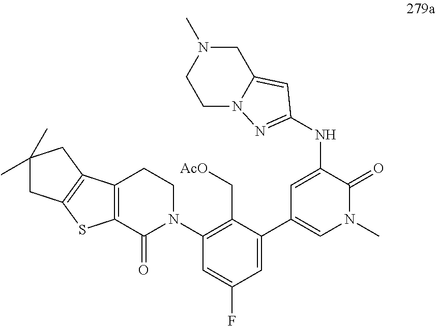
C1=C(NC2=NN3CCN(C)CC3=C2)C(=O)N(C)C=C1C1=CC(F)=CC(N2CCC3=C(C2=O)SC2=C3CC(C)(C)C2)=C1C[AcO]
